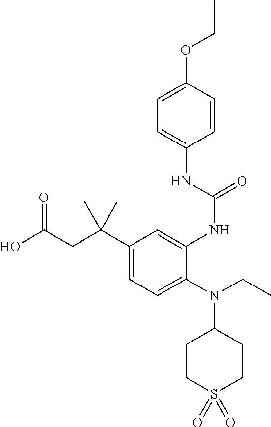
C1(N(C2CCS(=O)(=O)CC2)CC)=CC=C(C(CC(O)=O)(C)C)C=C1NC(=O)NC1=CC=C(OCC)C=C1
